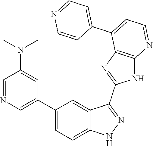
C1=NC=C(C2=CC=C3C(=C2)C(C2=NC4=C(N2)N=CC=C4C2=CC=NC=C2)=NN3)C=C1N(C)C
